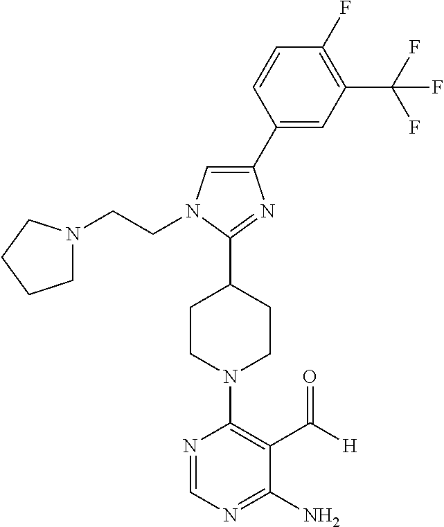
C1(C2CCN(C3=C(C([H])=O)C(N)=NC=N3)CC2)=NC(C2=CC(C(F)(F)F)=C(F)C=C2)=CN1CCN1CCCC1
